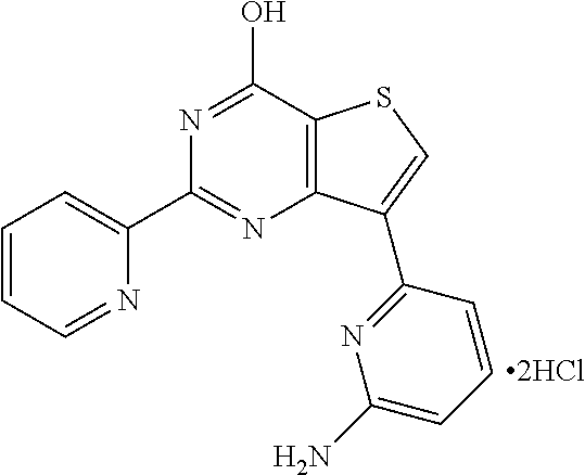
C1=CC=NC(C2=NC3=C(C(O)=N2)SC=C3C2=NC(N)=CC=C2)=C1.[2HCl]
